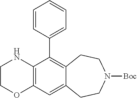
C12=C(C=C3C(=C1C1=CC=CC=C1)CCN([Boc])CC3)OCCN2
